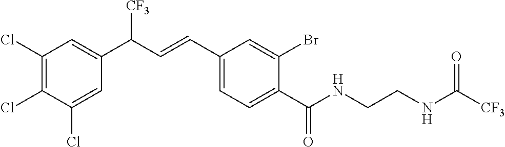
C1(Cl)=C(Cl)C(Cl)=CC(C(C=CC2=CC=C(C(NCCNC([CF3])=O)=O)C(Br)=C2)[CF3])=C1
